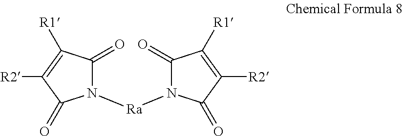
N1([Ra]N2C(=O)C([R1])=C([R2])C2=O)C(=O)C([R1])=C([R2])C1=O
